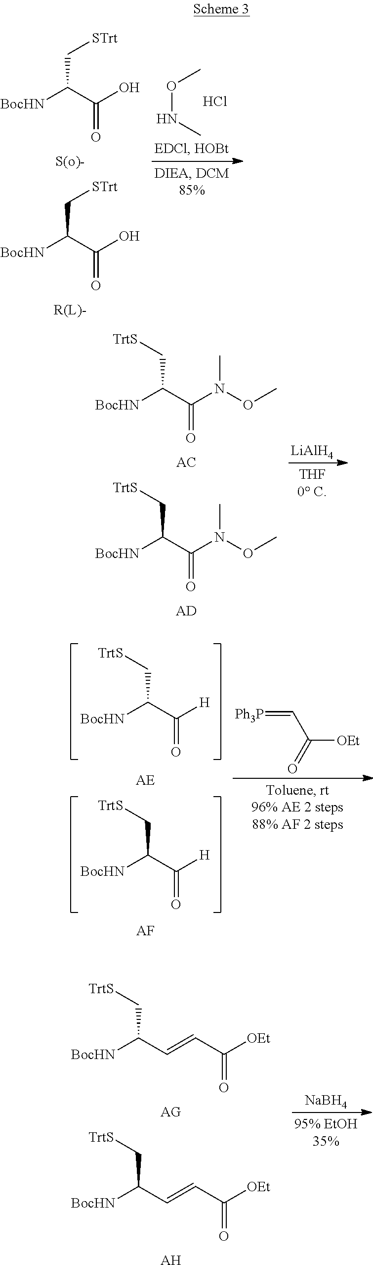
[BocHN]C(C(O)=O)C[STrt].[BocHN]C(C(O)=O)C[STrt].O(NC)C.Cl.[BocHN]C(C(N(OC)C)=O)C[TrtS].[BocHN]C(C(N(OC)C)=O)C[TrtS].[AD].[LiAlH4].[BocHN]C(C([H])=O)C[TrtS].[BocHN]C(C([H])=O)C[TrtS].[AF].[Ph3P]=CC([OEt])=O.[BocHN]C(C=CC([OEt])=O)C[TrtS].[BocHN]C(C=CC([OEt])=O)C[TrtS].[AH].[NaBH4]
